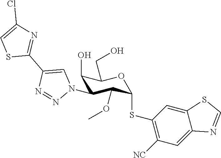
C1(O)C(N2C=C(C3=NC(Cl)=CS3)N=N2)C(OC)C(SC2=C([NC])C=C3C(=C2)SC=N3)OC1CO
